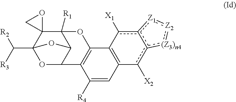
C12C3C([R1])(C4(C(C([R3])[R2])(O1)O3)OC4)OC1=C2C([R4])=CC2=C1c([X1])c1c(c2[X2])[(Z3)n4]:[Z2]:[Z1]1
